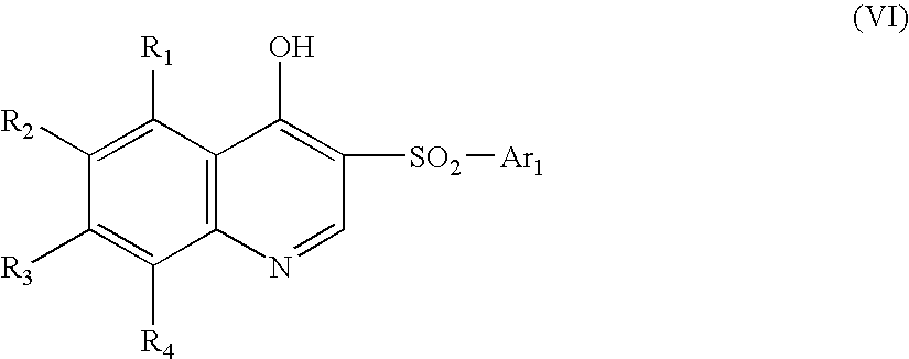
C12=C(C([R1])=C([R2])C([R3])=C1[R4])C(O)=C([SO2][Ar1])C=N2
